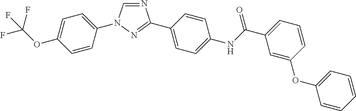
C1=CC(N2C=NC(C3=CC=C(NC(C4=CC=CC(OC5=CC=CC=C5)=C4)=O)C=C3)=N2)=CC=C1OC(F)(F)F
